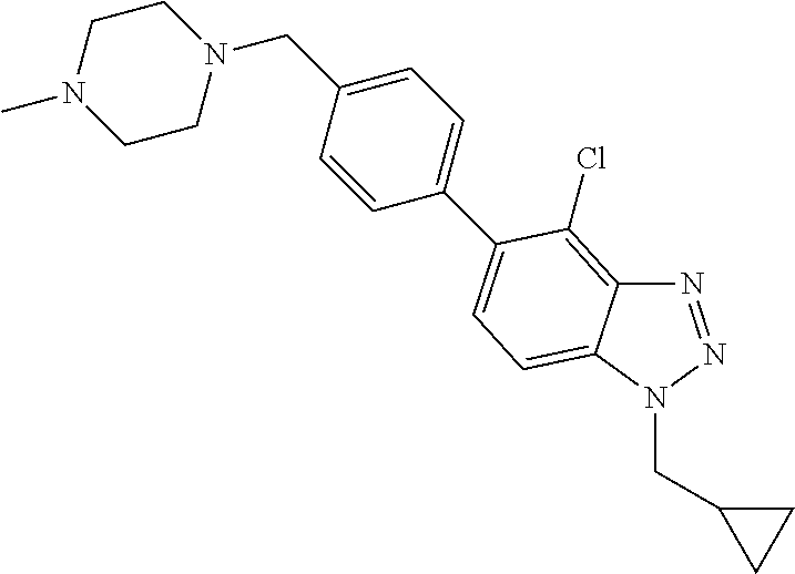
N1=NN(CC2CC2)C2=CC=C(C3=CC=C(CN4CCN(C)CC4)C=C3)C(Cl)=C12
